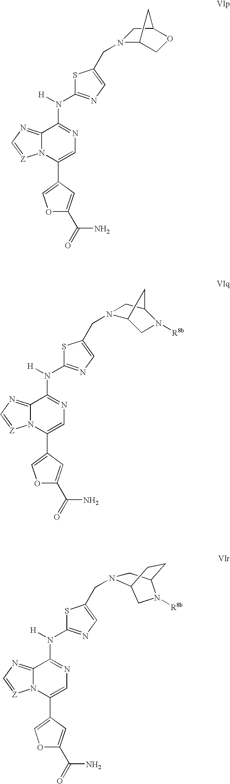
S1C(N([H])C2=NC=C(C3=COC(C(=O)N)=C3)N3C2=NC=[Z]3)=NC=C1CN1CC2CCC1CN2[R8b].S1C(N([H])C2=NC=C(C3=COC(C(=O)N)=C3)N3C2=NC=[Z]3)=NC=C1CN1C2CN([R8b])C(C1)C2.S1C(N([H])C2=NC=C(C3=COC(C(=O)N)=C3)N3C2=NC=[Z]3)=NC=C1CN1C2COC(C1)C2
